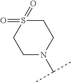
S1(=O)(=O)CCN(C(C)C)CC1
